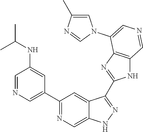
C1(C2=CN=CC(NC(C)C)=C2)=NC=C2C(=C1)C(C1=NC3=C(N1)C=NC=C3N1C=C(C)N=C1)=NN2
